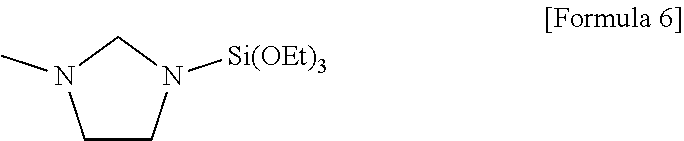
C1CN([Si(OEt)3])CN1C
